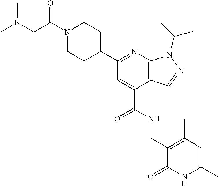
C1N(C(CN(C)C)=O)CCC(C2=NC3=C(C(C(=O)NCC4=C(C)C=C(C)NC4=O)=C2)C=NN3C(C)C)C1
